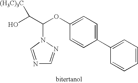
C1=CC=C(C2=CC=C(OC(C(O)[(H3C)3C])N3N=CN=C3)C=C2)C=C1
